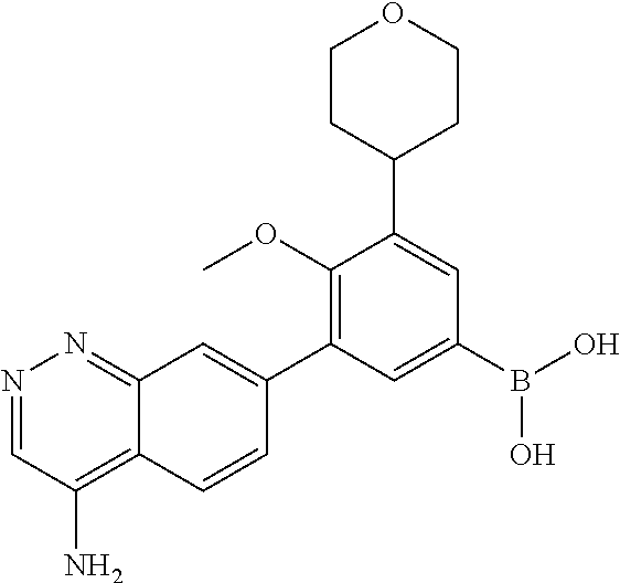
C12=NN=CC(N)=C1C=CC(C1=C(OC)C(C3CCOCC3)=CC(B(O)O)=C1)=C2
